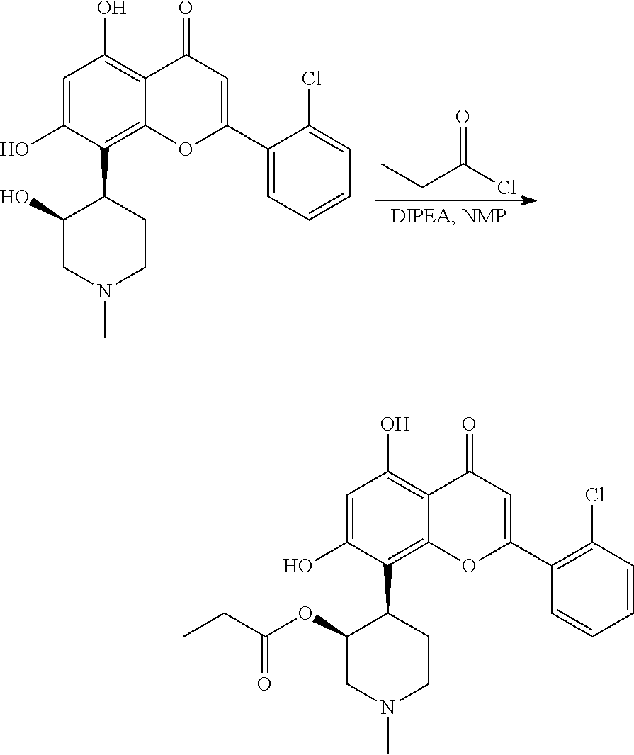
O=C(Cl)CC.C1=C(O)C(C2C(O)CN(C)CC2)=C2C(=C1O)C(=O)C=C(C1=CC=CC=C1Cl)O2.C1=C(O)C(C2C(OC(CC)=O)CN(C)CC2)=C2C(=C1O)C(=O)C=C(C1=C(Cl)C=CC=C1)O2
